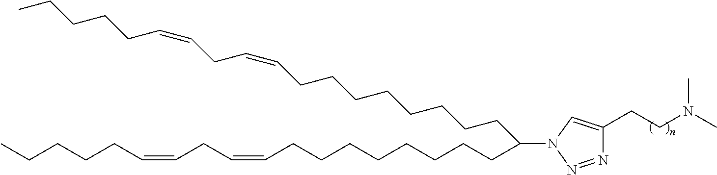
CCCCCC=CCC=CCCCCCCCCC(CCCCCCCCC=CCC=CCCCCC)N1N=NC(CCN(C)C)=C1
